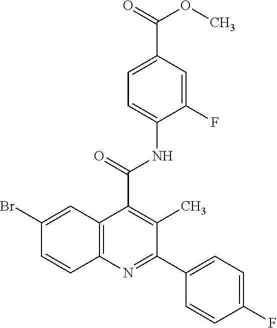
C1(F)=CC=C(C2=NC3=C(C(C(NC4=CC=C(C(OC)=O)C=C4F)=O)=C2C)C=C(Br)C=C3)C=C1
